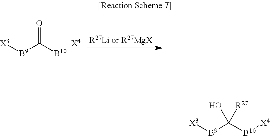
[X3][B9]C([B10])=O.[X4].[X3][B9]C([B10][X4])(O)[R27]
